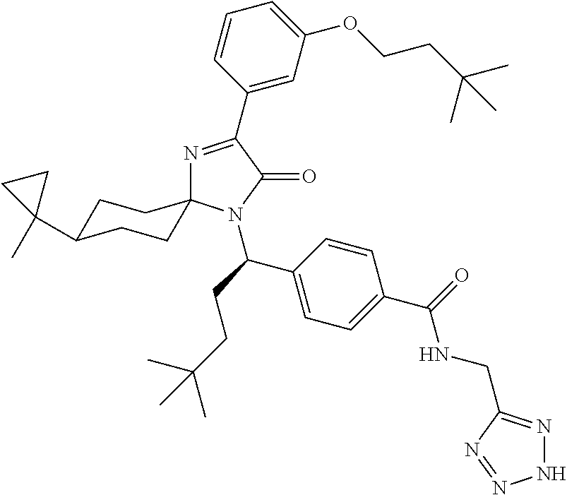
N1=C(C2=CC(OCCC(C)(C)C)=CC=C2)C(=O)N(C(C2=CC=C(C(NCC3=NNN=N3)=O)C=C2)CCC(C)(C)C)C12CCC(C1(C)CC1)CC2
